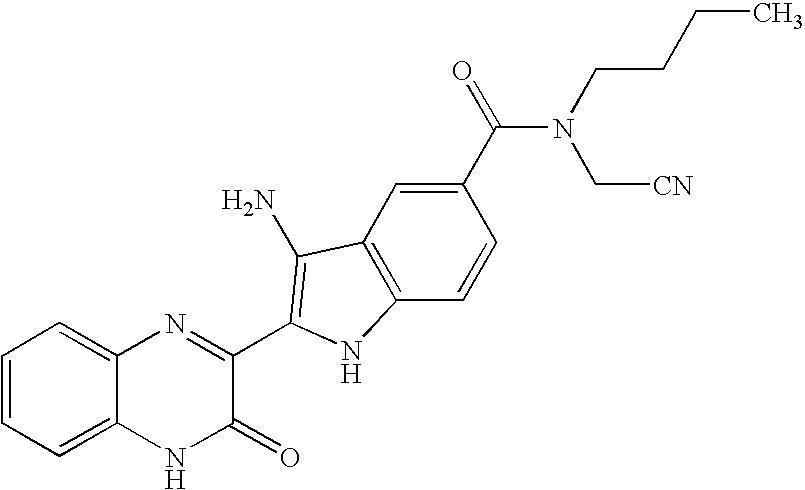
C1=C2C(=CC=C1)N=C(C1=C(N)C3=C(C=CC(C(=O)N(C[CN])CCCC)=C3)N1)C(=O)N2
